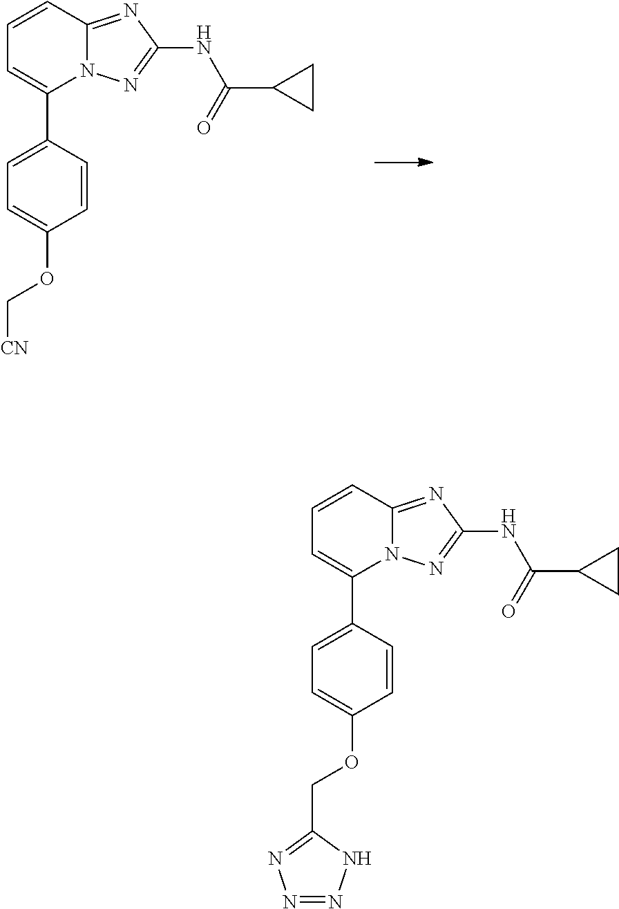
C1=C(C2=CC=CC3=NC(NC(=O)C4CC4)=NN23)C=CC(OC[CN])=C1.C1=C(C2=CC=CC3=NC(NC(=O)C4CC4)=NN23)C=CC(OCC2=NN=NN2)=C1
